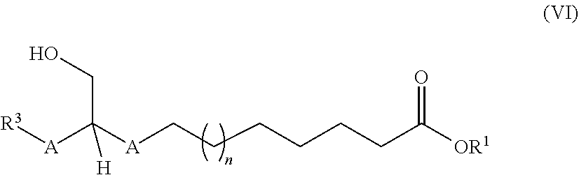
[A](C([A]CCCCCCC([OR1])=O)(CO)[H])[R3]
